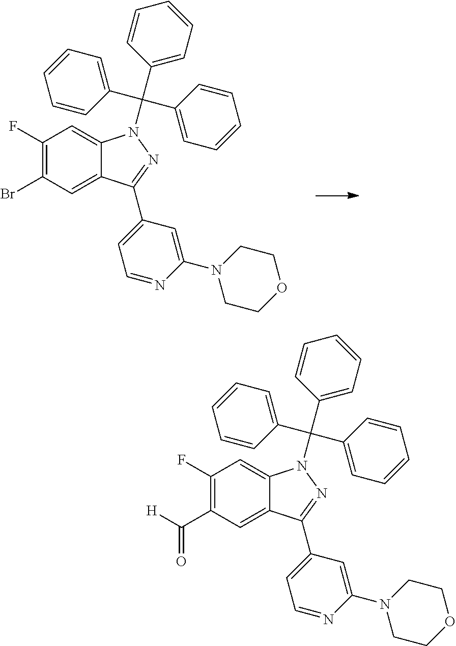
C1(F)=C(Br)C=C2C(=C1)N(C(C1=CC=CC=C1)(C1=CC=CC=C1)C1=CC=CC=C1)N=C2C1=CC=NC(N2CCOCC2)=C1.C1(F)=C(C([H])=O)C=C2C(=C1)N(C(C1=CC=CC=C1)(C1=CC=CC=C1)C1=CC=CC=C1)N=C2C1=CC=NC(N2CCOCC2)=C1
